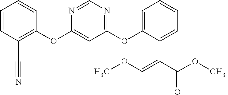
C1=CC(C#N)=C(OC2=CC(OC3=CC=CC=C3C(C(OC)=O)=COC)=NC=N2)C=C1
